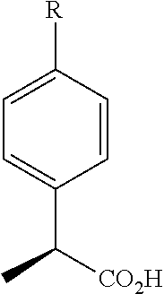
C(C1=CC=C([R])C=C1)([CO2H])C
